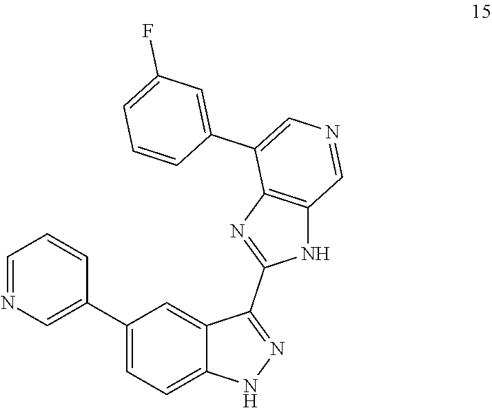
C1=NC=C(C2=CC=C3C(=C2)C(C2=NC4=C(N2)C=NC=C4C2=CC(F)=CC=C2)=NN3)C=C1
